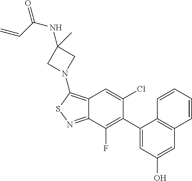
C12=C(N3CC(NC(C=C)=O)(C)C3)SN=C1C(F)=C(C1=CC(O)=CC3=C1C=CC=C3)C(Cl)=C2
